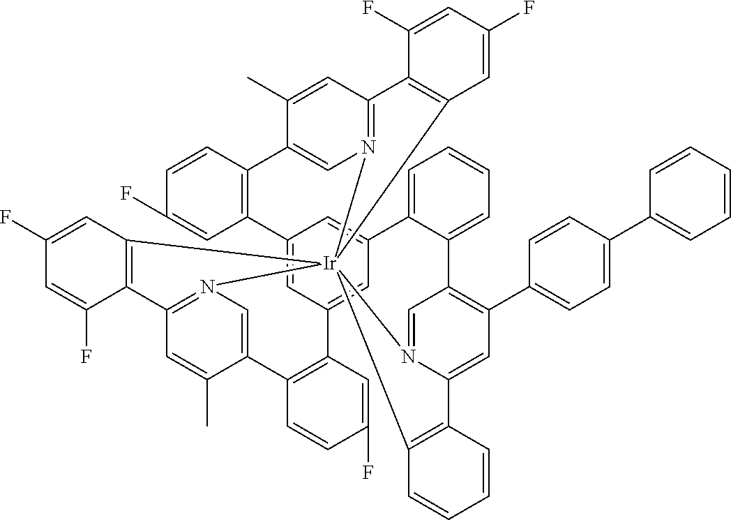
C12=CC3=CC(=C1)C1=CC=CC=C1C1=C(C4=CC=C(C5=CC=CC=C5)C=C4)C=C4N(=C1)[Ir]15(N6=C(C=C(C)C(=C6)C6=C3C=C(F)C=C6)C3=C1C=C(F)C=C3F)(N1=C(C=C(C)C(=C1)C1=C2C=C(F)C=C1)C1=C5C=C(F)C=C1F)C1=C4C=CC=C1
